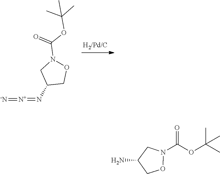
[-N]=[N+]=NC1CON(C(OC(C)(C)C)=O)C1.CC(C)(OC(N1CC(N)CO1)=O)C
